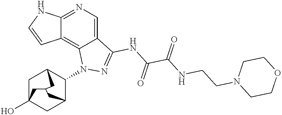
C1C2(O)CC3C(N4C5=C6C(=NC=C5C(NC(C(NCCN5CCOCC5)=O)=O)=N4)NC=C6)C1CC(C2)C3
